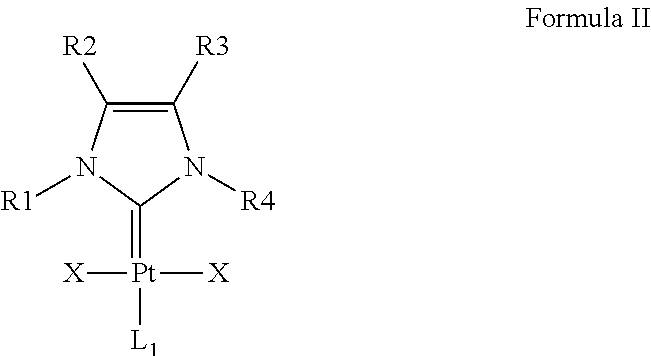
C1([R3])=C([R2])N([R1])C(=[Pt]([L1])([X])[X])N1[R4]
